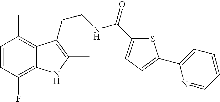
C1=CC(F)=C2C(=C1C)C(CCNC(=O)C1=CC=C(C3=CC=CC=N3)S1)=C(C)N2
